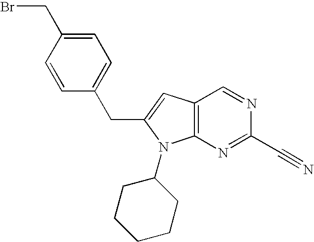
C12=C(N=C(C#N)N=C1)N(C1CCCCC1)C(CC1=CC=C(CBr)C=C1)=C2
